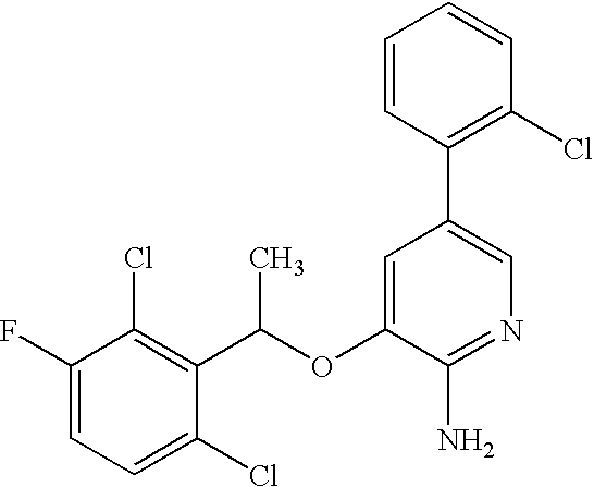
FC1=CC=C(Cl)C(C(OC2=CC(C3=C(Cl)C=CC=C3)=CN=C2N)C)=C1Cl
